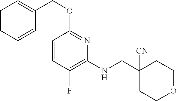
C1=CC=CC(COC2=NC(NCC3([CN])CCOCC3)=C(F)C=C2)=C1
